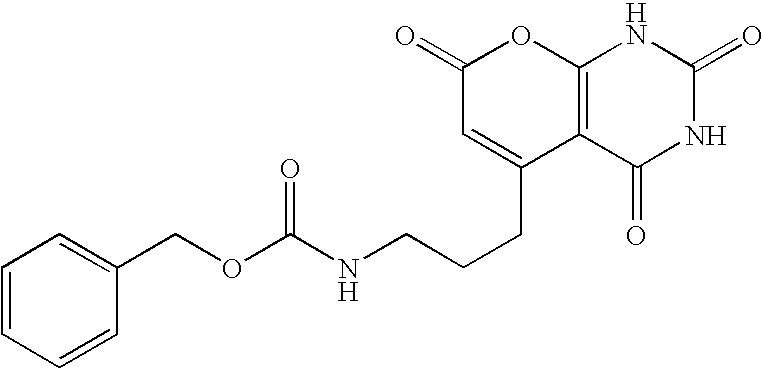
C1(=O)C=C(CCCNC(OCC2=CC=CC=C2)=O)C2=C(O1)NC(=O)NC2=O
